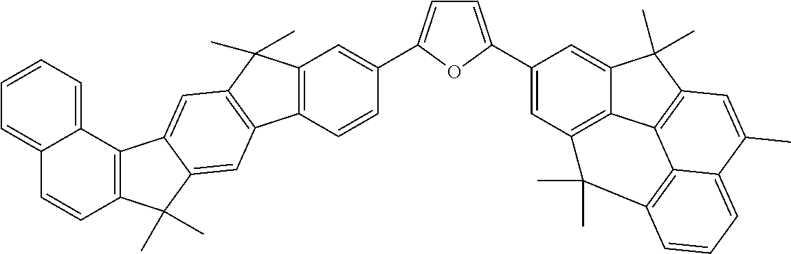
C12=C(C=CC(C3=CC=C(C4=CC5=C6C(=C4)C(C)(C)C4=C6C6=C(C=CC=C6C(C)=C4)C5(C)C)O3)=C1)C1=C(C2(C)C)C=C2C(=C1)C(C)(C)C1=C2C2=CC=CC=C2C=C1
